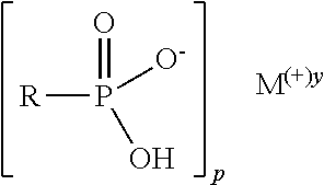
P([R])(=O)(O)[O-]
